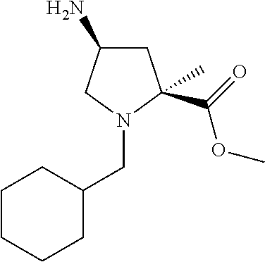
C1(N)CC(C)(C(=O)OC)N(CC2CCCCC2)C1
